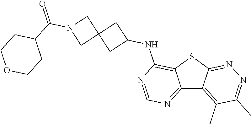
C12=NC=NC(NC3CC4(C3)CN(C(=O)C3CCOCC3)C4)=C1SC1=NN=C(C)C(C)=C21
